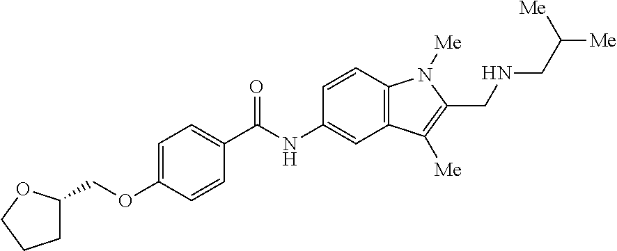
C1C(COC2=CC=C(C(=O)NC3=CC4=C(C=C3)N([Me])C(CNCC([Me])[Me])=C4[Me])C=C2)OCC1
